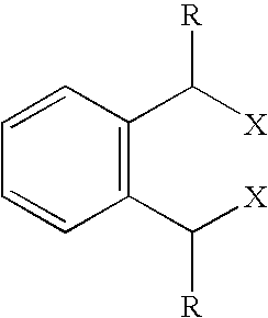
C1(C([X])[R])=C(C([X])[R])C=CC=C1
